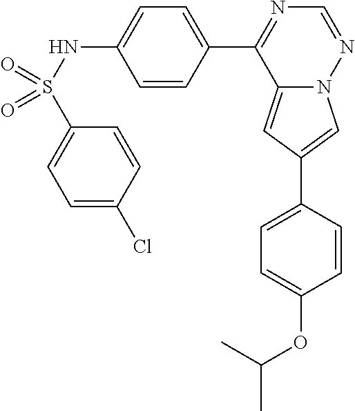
C12=CC(C3=CC=C(OC(C)C)C=C3)=CN1N=CN=C2C1=CC=C(NS(=O)(C2=CC=C(Cl)C=C2)=O)C=C1
